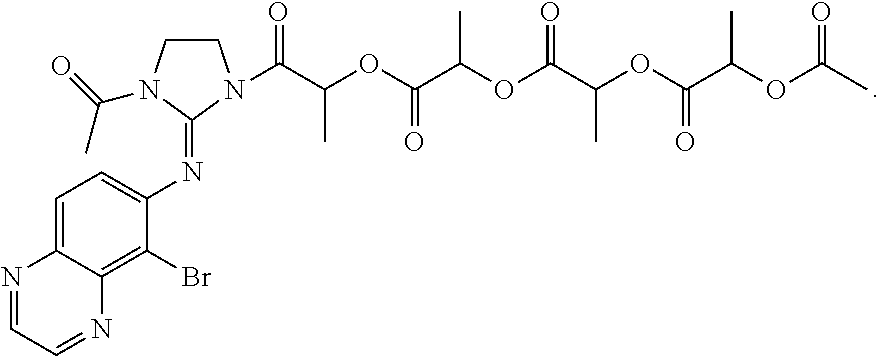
C1CN(C(=O)C)C(=NC2=CC=C3C(=C2Br)N=CC=N3)N1C(C(OC(C(OC(C(C)OC(C(C)OC(=O)C)=O)=O)C)=O)C)=O
